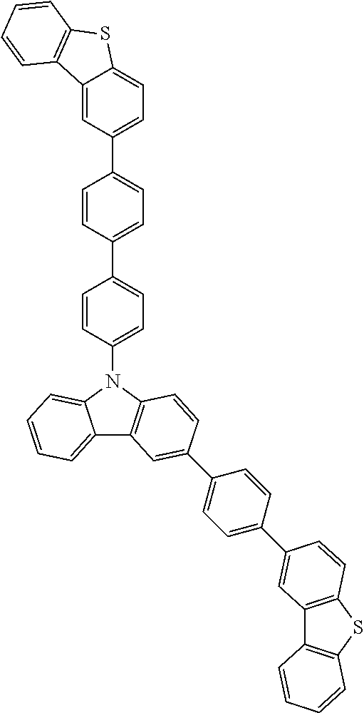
C12=CC(C3=CC=C(C4=CC=C(N5C6=CC=CC=C6C6=C5C=CC(C5=CC=C(C7=CC8=C(SC9=C8C=CC=C9)C=C7)C=C5)=C6)C=C4)C=C3)=CC=C1SC1=C2C=CC=C1
